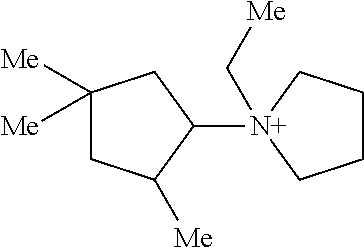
C1([Me])([Me])CC([Me])C([N+]2(C[Me])CCCC2)C1
